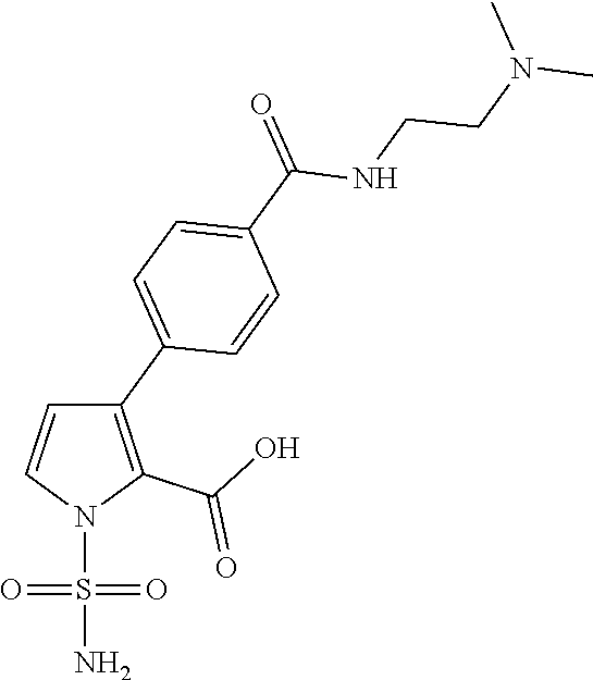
C1(C2=CC=C(C(=O)NCCN(C)C)C=C2)=C(C(O)=O)N(S(=O)(=O)N)C=C1
